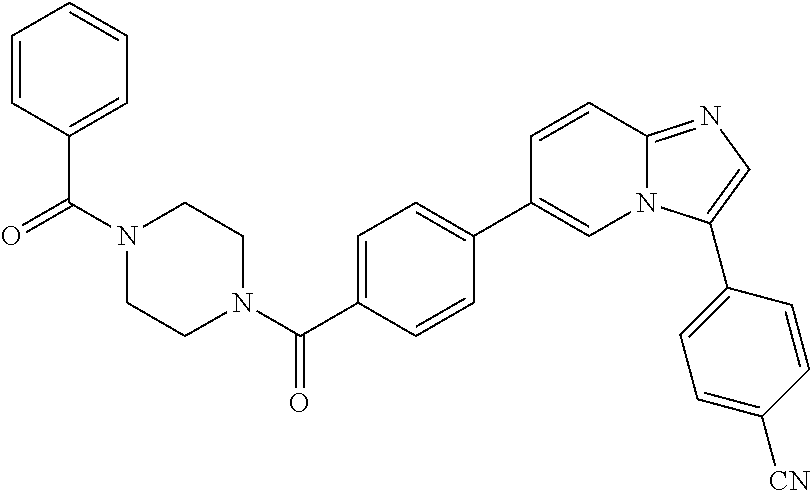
O=C(N1CCN(C(=O)C2=CC=CC=C2)CC1)C1=CC=C(C2=CN3C(=NC=C3C3=CC=C([CN])C=C3)C=C2)C=C1
